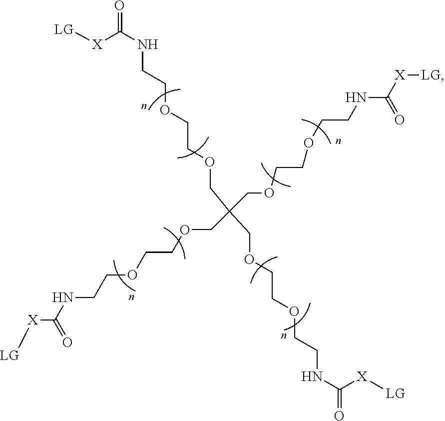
[X](C(NCCOCCOCC(COCCOCCNC([X][LG])=O)(COCCOCCNC([X][LG])=O)COCCOCCNC(=O)[X][LG])=O)[LG]
